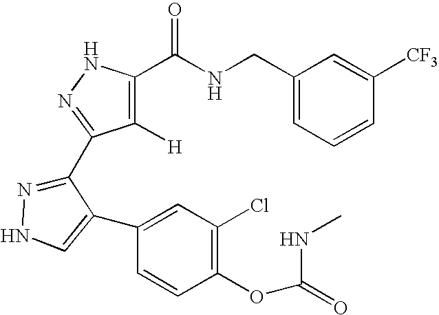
C1(CNC(C2=C([H])C(C3=NNC=C3C3=CC(Cl)=C(OC(=O)NC)C=C3)=NN2)=O)=CC=CC([CF3])=C1
